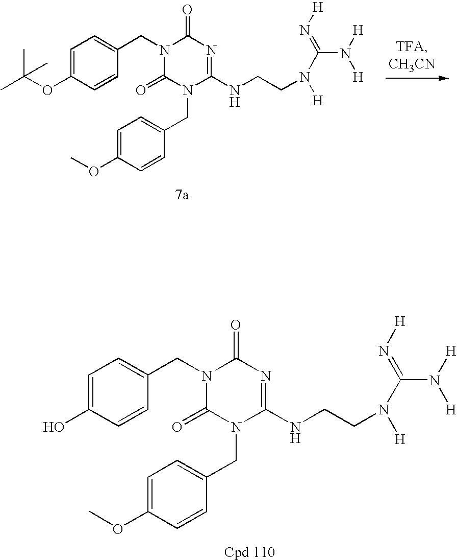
C1=C(OC(C)(C)C)C=CC(CN2C(=O)N(CC3=CC=C(OC)C=C3)C(NCCN([H])C(=N[H])N([H])[H])=NC2=O)=C1.C1=C(O)C=CC(CN2C(=O)N(CC3=CC=C(OC)C=C3)C(NCCN([H])C(=N[H])N([H])[H])=NC2=O)=C1
